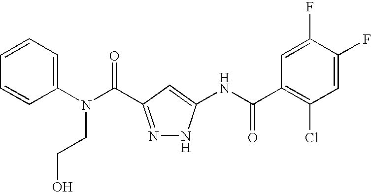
C1=CC=CC=C1N(C(=O)C1=NNC(NC(C2=C(Cl)C=C(F)C(F)=C2)=O)=C1)CCO
